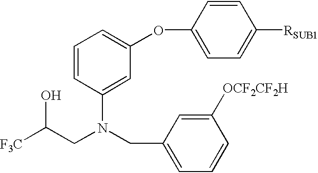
C1=CC(N(CC2=CC=CC([OCF2CF2H])=C2)CC([F3C])O)=CC(OC2=CC=C([RSUB1])C=C2)=C1
